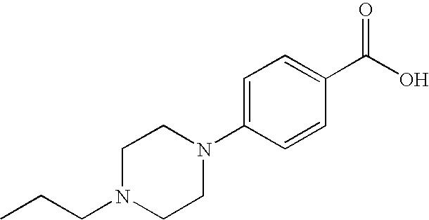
C1=C(N2CCN(CCC)CC2)C=CC(C(=O)O)=C1
